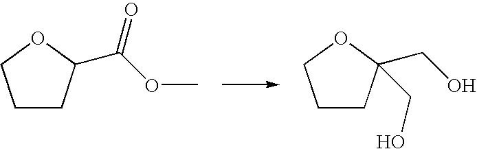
C1CC(C(=O)OC)OC1.C1CC(CO)(CO)OC1
